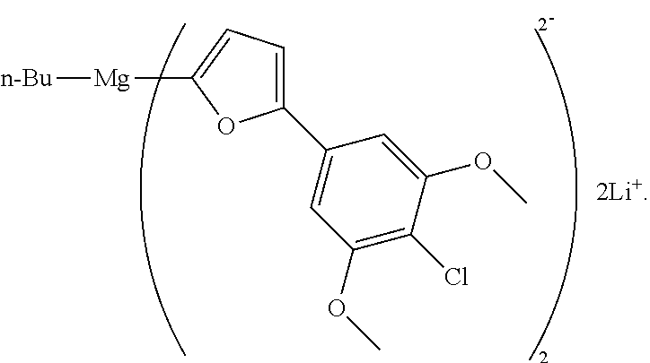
C1=C(C2=CC(OC)=C(Cl)C(OC)=C2)OC([Mg][n-Bu])=C1
